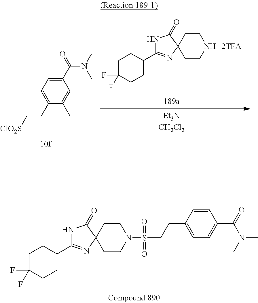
C1C(F)(F)CCC(C2=NC3(C(=O)N2)CCNCC3)C1.C1(C(=O)N(C)C)=CC=C(CC[ClO2S])C(C)=C1.C1C(F)(F)CCC(C2=NC3(C(=O)N2)CCN(S(=O)(CCC2=CC=C(C(=O)N(C)C)C=C2)=O)CC3)C1
